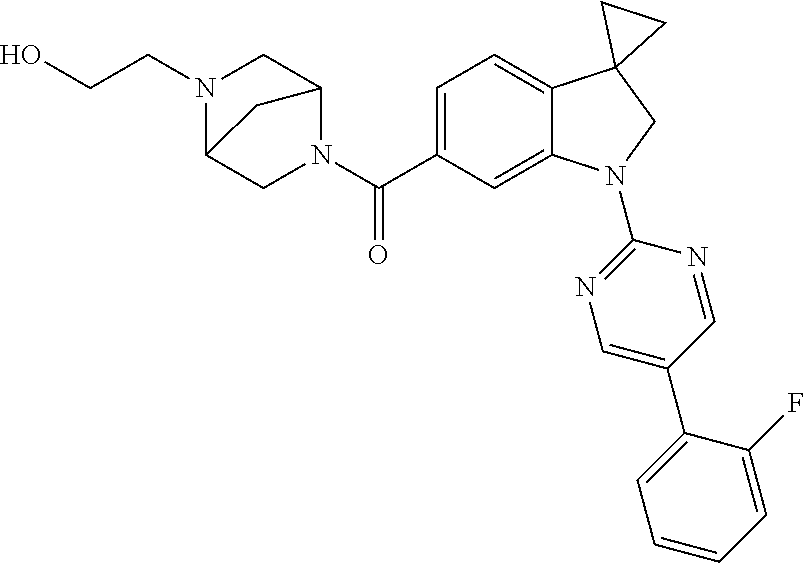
N1(C(C2=CC=C3C(=C2)N(C2=NC=C(C4=CC=CC=C4F)C=N2)CC32CC2)=O)C2CN(CCO)C(C1)C2
